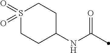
S1(=O)(=O)CCC(NC(=O)C)CC1
